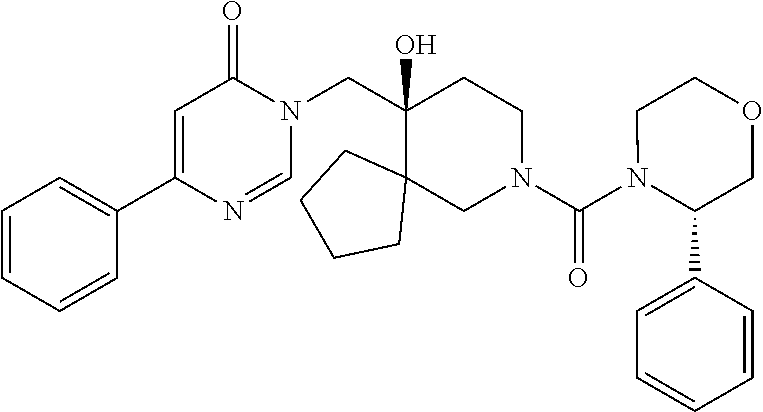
C1=C(C2=CC=CC=C2)N=CN(CC2(O)CCN(C(N3C(C4=CC=CC=C4)COCC3)=O)CC23CCCC3)C1=O
